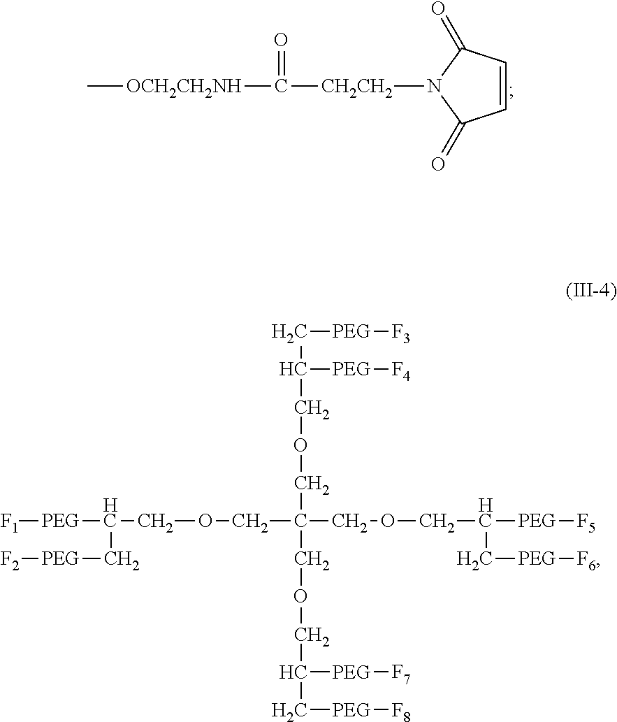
C1=CC(=O)N([CH2CH2]C([OCH2CH2NH]C)=O)C1=O.C([PEG][F3])C([PEG][F4])COCC(COCC([PEG][F1])C[PEG][F2])(COCC([PEG][F5])C[PEG][F6])COCC([PEG][F7])C[PEG][F8]
